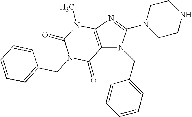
C12=C(N=C(N3CCNCC3)N1CC1=CC=CC=C1)N(C)C(=O)N(CC1=CC=CC=C1)C2=O
